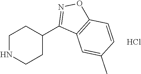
C1CNCCC1C1=NOC2=C1C=C(C)C=C2.Cl
